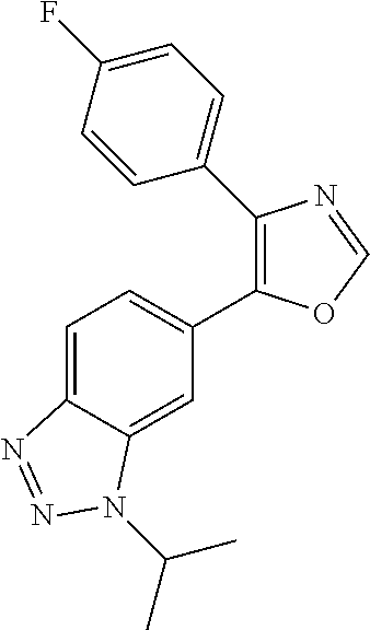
C1=C(F)C=CC(C2=C(C3=CC=C4C(=C3)N(C(C)C)N=N4)OC=N2)=C1
